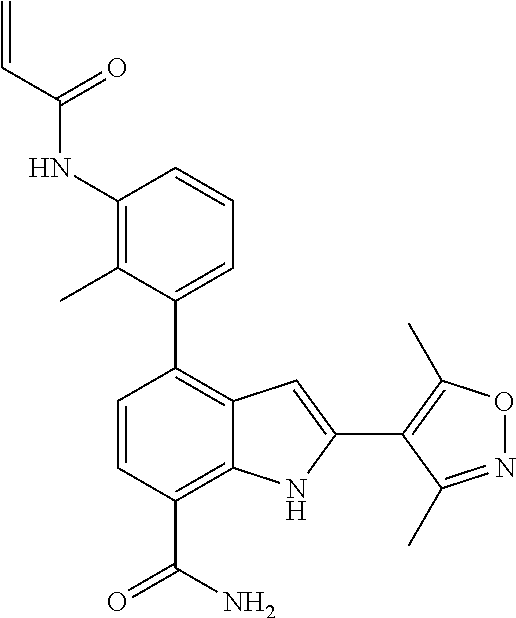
C1(NC(C=C)=O)=C(C)C(C2=C3C(=C(C(N)=O)C=C2)NC(C2=C(C)ON=C2C)=C3)=CC=C1
